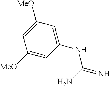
C1([MeO])=CC(NC(=N)N)=CC([MeO])=C1
